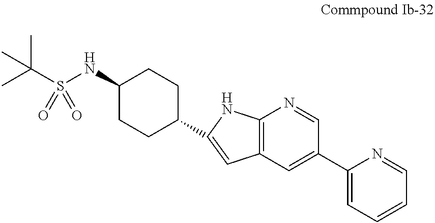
C1(NS(C(C)(C)C)(=O)=O)CCC(C2=CC3=C(N2)N=CC(C2=CC=CC=N2)=C3)CC1
